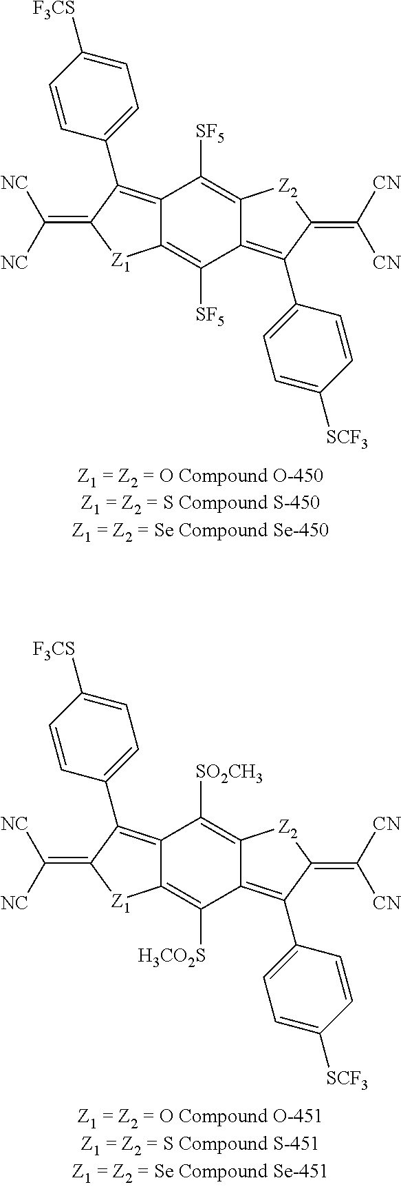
C12=C(C3=CC=C([F3CS])C=C3)C(=C([NC])[NC])[Z1]C1=C([SF5])C1=C(C3=CC=C([SCF3])C=C3)C(=C([CN])[CN])[Z2]C1=C2[SF5].C12=C(C3=CC=C([F3CS])C=C3)C(=C([NC])[NC])[Z1]C1=C([H3CO2S])C1=C(C3=CC=C([SCF3])C=C3)C(=C([CN])[CN])[Z2]C1=C2[SO2CH3]
